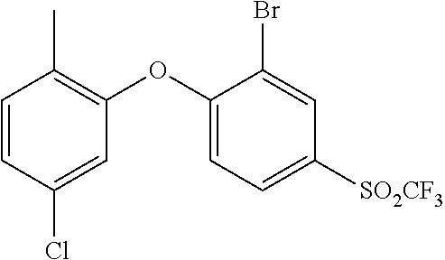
C1=CC(Cl)=CC(OC2=CC=C([SO2CF3])C=C2Br)=C1C
